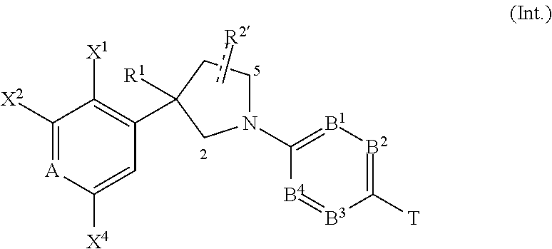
C1N(C2=[B1][B2]=C([T])[B3]=[B4]2)CC(C2=C([X1])C([X2])=[A]C([X4])=C2)([R1])C1.c[R2]
